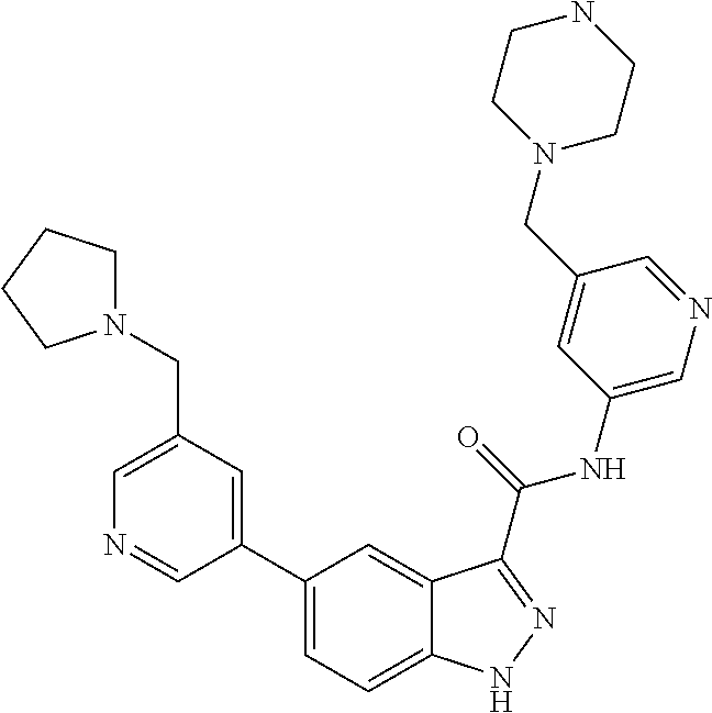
C1(CN2CCCC2)=CN=CC(C2=CC=C3C(=C2)C(C(NC2=CN=CC(CN4CCNCC4)=C2)=O)=NN3)=C1
